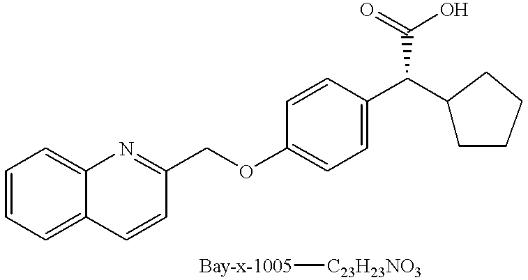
C1=C2C(=CC=C1)N=C(COC1=CC=C(C(C3CCCC3)C(O)=O)C=C1)C=C2.[Bay-x-1005][C23H23NO3]
